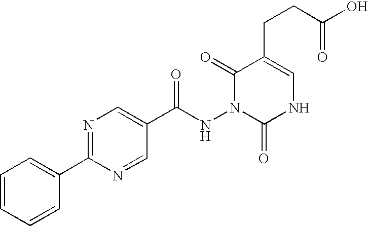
C1=CC=CC(C2=NC=C(C(NN3C(=O)NC=C(CCC(O)=O)C3=O)=O)C=N2)=C1
